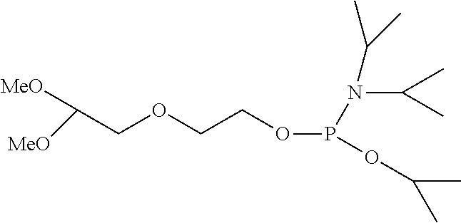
C(COCCOP(OC(C)C)N(C(C)C)C(C)C)([MeO])[MeO]
